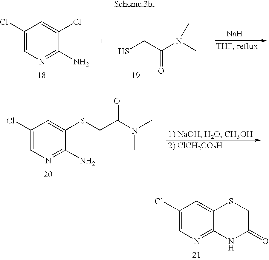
C1(Cl)=CN=C2C(=C1)SCC(=O)N2.C1(Cl)=CN=C(N)C(Cl)=C1.SCC(N(C)C)=O.[Na].C1(Cl)=CN=C(N)C(SCC(N(C)C)=O)=C1
